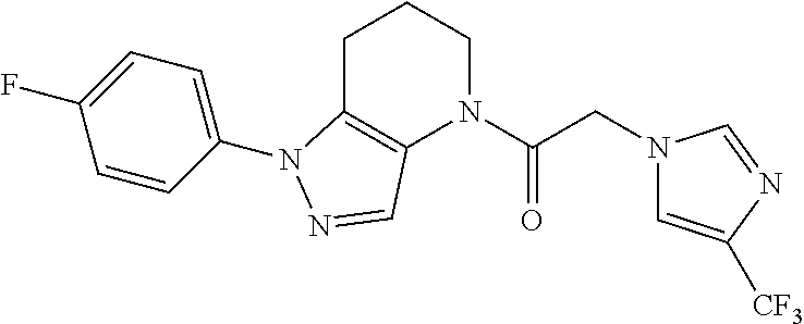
C1=CC(N2C3=C(N(C(CN4C=C([CF3])N=C4)=O)CCC3)C=N2)=CC=C1F
